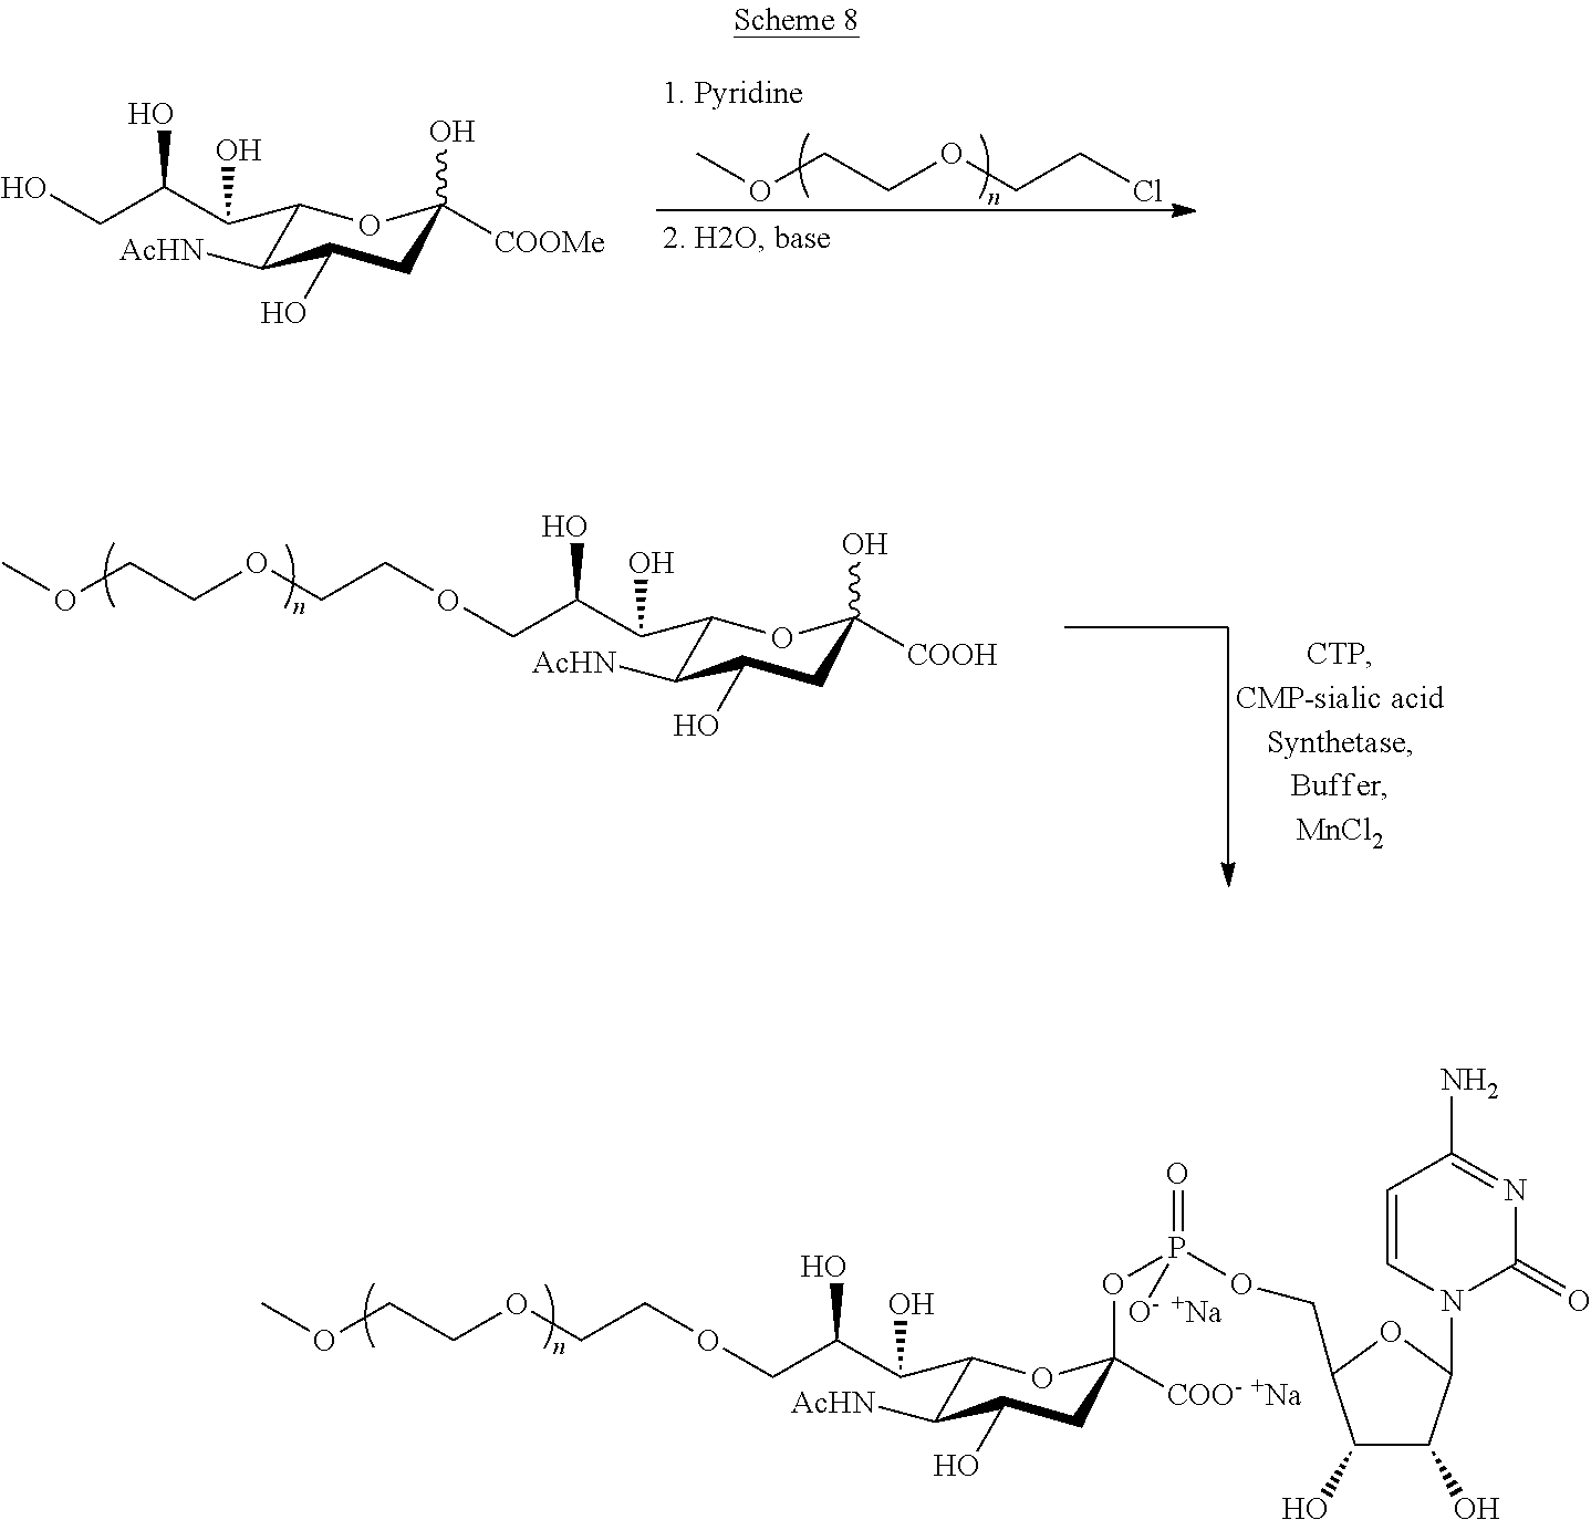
C1(C(C(COCCOCCOC)O)O)C([AcHN])C(O)CC([COOH])(O)O1.C1(C(C(CO)O)O)C([AcHN])C(O)CC([COOMe])(O)O1.ClCCOCCOC.[Na].[Na].C1(C(C(COCCOCCOC)O)O)C([AcHN])C(O)CC([COO-])(OP(=O)([O-])OCC2C(O)C(O)C(N3C(=O)N=C(N)C=C3)O2)O1
